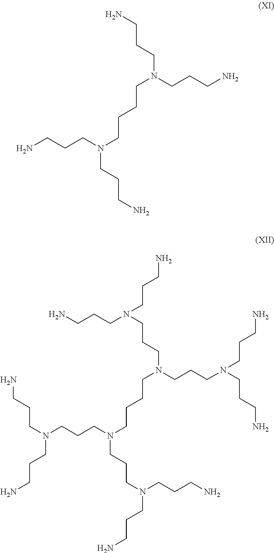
C(CN(CCCN)CCCN)CCN(CCCN)CCCN.C(CN(CCCN(CCCN)CCCN)CCCN(CCCN)CCCN)CCN(CCCN(CCCN)CCCN)CCCN(CCCN)CCCN
